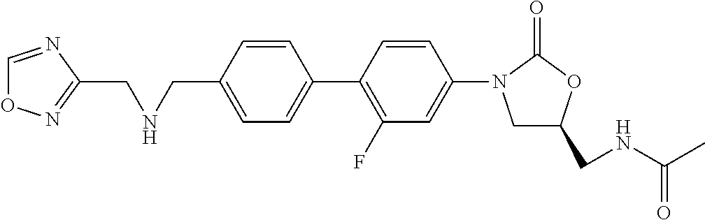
C1=CC(CNCC2=NOC=N2)=CC=C1C1=C(F)C=C(N2CC(CNC(C)=O)OC2=O)C=C1
